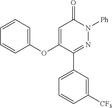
C1=CC=C(OC2=CC(=O)N([Ph])N=C2C2=CC=CC([CF3])=C2)C=C1
